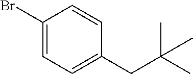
BrC1=CC=C(CC(C)(C)C)C=C1
